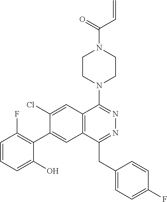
C12=C(C(CC3=CC=C(F)C=C3)=NN=C1N1CCN(C(=O)C=C)CC1)C=C(C1=C(F)C=CC=C1O)C(Cl)=C2
